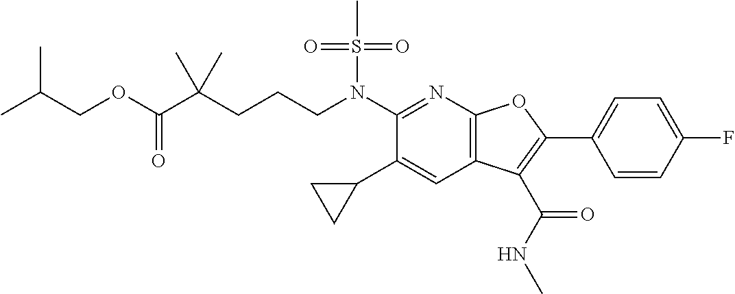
N(C1=NC2=C(C=C1C1CC1)C(C(NC)=O)=C(C1=CC=C(F)C=C1)O2)(S(C)(=O)=O)CCCC(C(OCC(C)C)=O)(C)C
